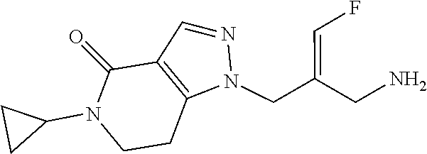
N1(C2CC2)CCC2=C(C1=O)C=NN2CC(CN)=CF
